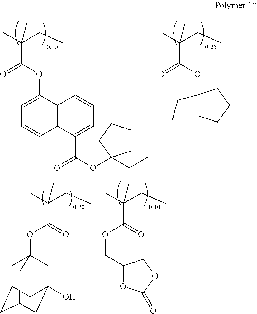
C(CC)(C)(C(OC1=CC=CC2=C1C=CC=C2C(=O)OC1(CC)CCCC1)=O)C.C(CC)(C)(C(OC1(CC)CCCC1)=O)C.C(CC)(C)(C(=O)OC12CC3CC(CC(O)(C1)C3)C2)C.C(CC)(C)(C(=O)OCC1OC(=O)OC1)C
